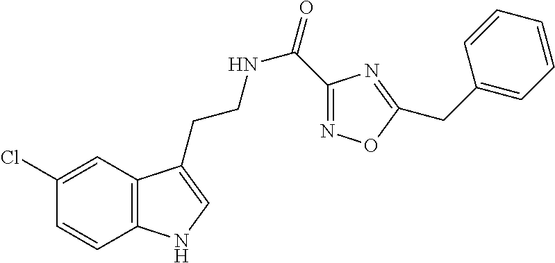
C12=C(C=C(Cl)C=C1)C(CCNC(=O)C1=NOC(CC3=CC=CC=C3)=N1)=CN2
